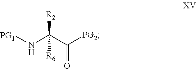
[PG1]NC(C([PG2])=O)([R2])[R6]
